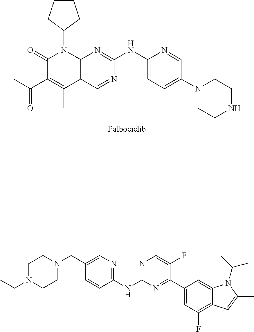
C1CCC(N2C3=C(C(C)=C(C(C)=O)C2=O)C=NC(NC2=CC=C(N4CCNCC4)C=N2)=N3)C1.CCN1CCN(CC2=CN=C(NC3=NC=C(F)C(C4=CC(F)=C5C(=C4)N(C(C)C)C(C)=C5)=N3)C=C2)CC1
